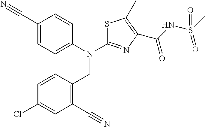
C1(C#N)=CC=C(N(C2=NC(C(NS(C)(=O)=O)=O)=C(C)S2)CC2=C(C#N)C=C(Cl)C=C2)C=C1
